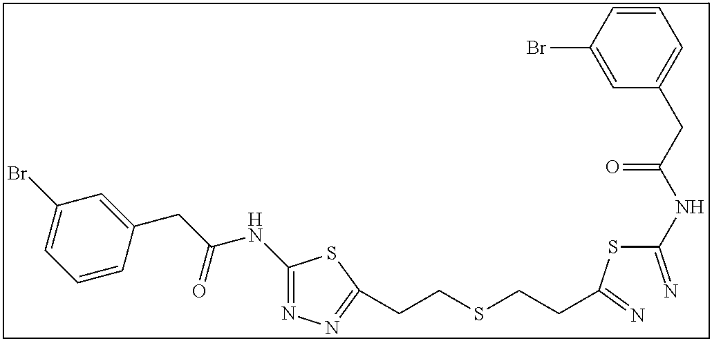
C1(NC(CC2=CC(Br)=CC=C2)=O)=NN=C(CCSCCC(SC(=N)NC(CC2=CC=CC(Br)=C2)=O)=N)S1
